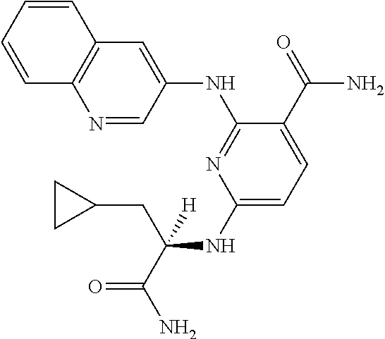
C1(NC(CC2CC2)([H])C(=O)N)=CC=C(C(N)=O)C(NC2=CC3=C(N=C2)C=CC=C3)=N1
